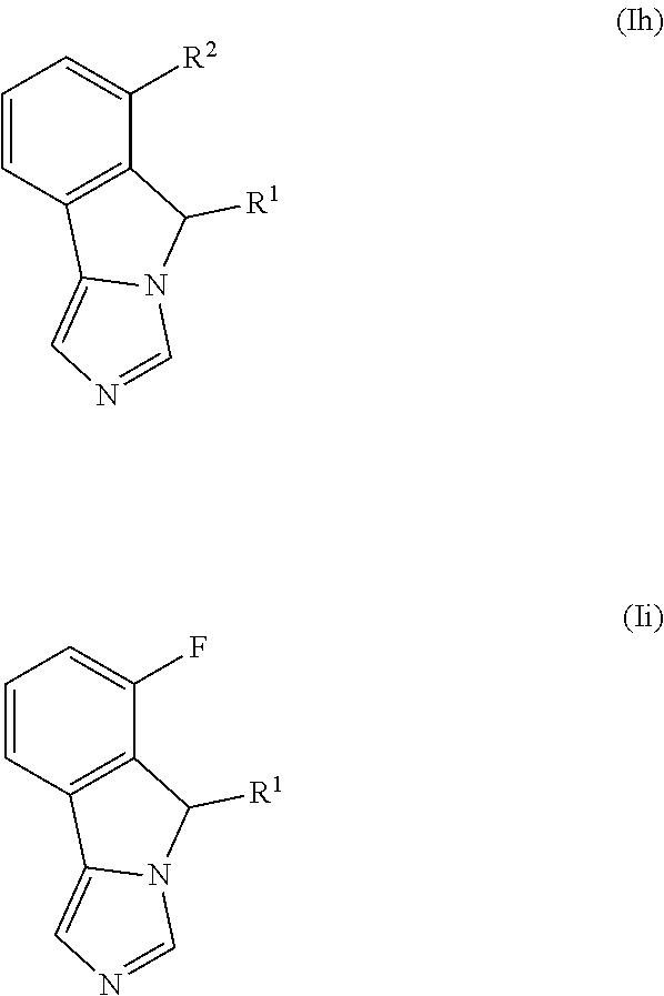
C1=CC2=C(C([R2])=C1)C([R1])N1C2=CN=C1.C1=CC2=C(C(F)=C1)C([R1])N1C2=CN=C1
